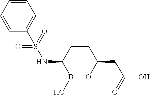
C1CC(NS(=O)(=O)C2=CC=CC=C2)B(O)OC1CC(O)=O
